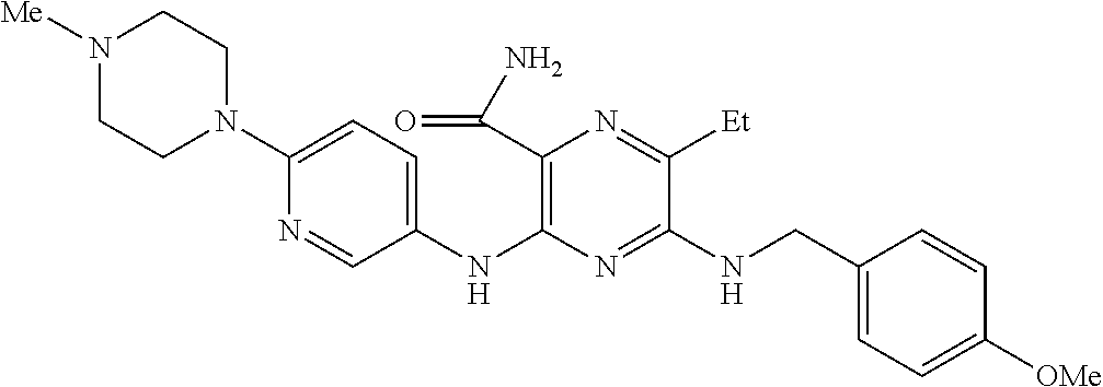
C1(NC2=C(C(N)=O)N=C([Et])C(NCC3=CC=C([OMe])C=C3)=N2)=CC=C(N2CCN([Me])CC2)N=C1
